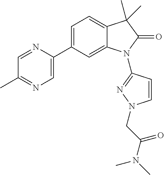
C1=C(C2=CN=C(C)C=N2)C=C2C(=C1)C(C)(C)C(=O)N2C1=NN(CC(N(C)C)=O)C=C1
